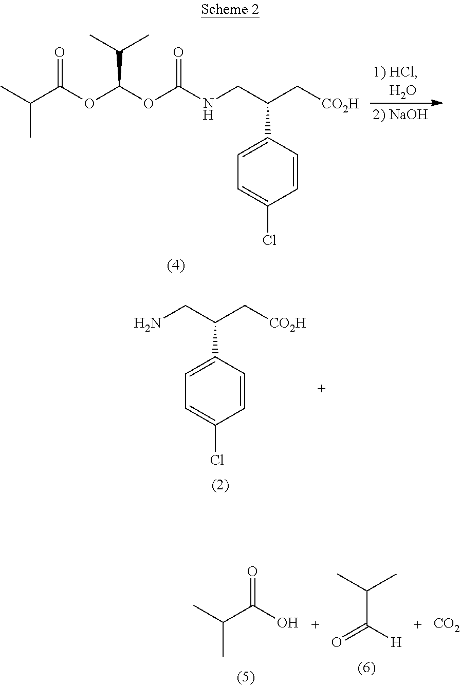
C(C)(C(OC(OC(NCC(C[CO2H])C1=CC=C(Cl)C=C1)=O)C(C)C)=O)C.O.CC(C)C([H])=O.CC(C)C(O)=O.[CO2].NCC(C[CO2H])C1=CC=C(Cl)C=C1
